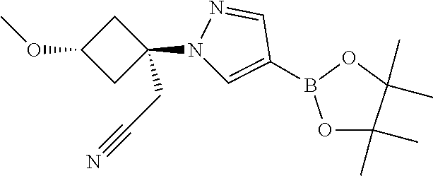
C1(N2C=C(B3OC(C)(C)C(C)(C)O3)C=N2)(CC#N)CC(OC)C1
